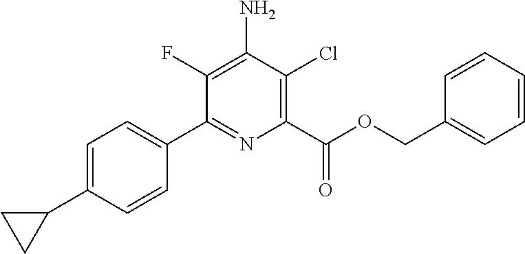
C1(F)=C(N)C(Cl)=C(C(OCC2=CC=CC=C2)=O)N=C1C1=CC=C(C2CC2)C=C1
